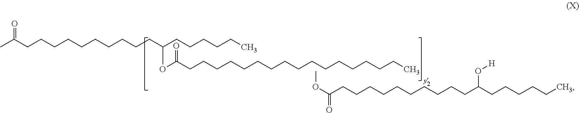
CC(CCCCCCCCCCC(CCCCCC)OC(CCCCCCCCCCCCCCCCC)=O)=O.COC(=O)CCCCCCCCCCC(CCCCCC)O[H]
